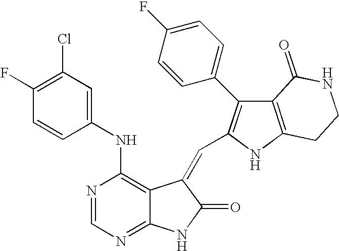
N1=CN=C2C(=C1NC1=CC(Cl)=C(F)C=C1)C(=CC1=C(C3=CC=C(F)C=C3)C3=C(N1)CCNC3=O)C(=O)N2
